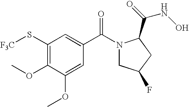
C1(S[F3C])=C(OC)C(OC)=CC(C(N2CC(F)CC2C(=O)NO)=O)=C1
